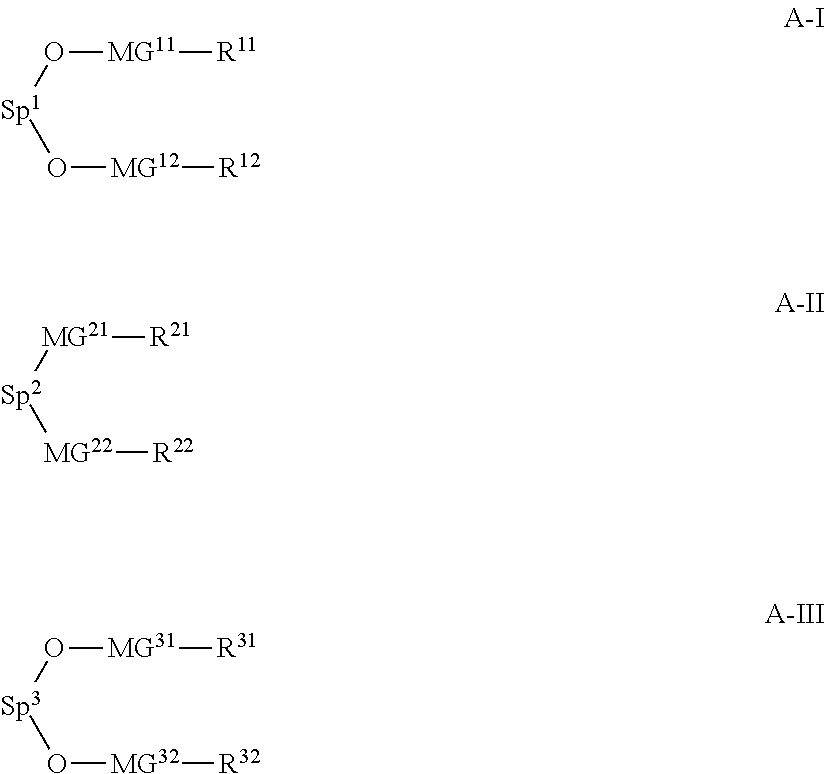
[Sp1](O[MG11][R11])O[MG12][R12].[Sp2]([MG21][R21])[MG22][R22].[Sp3](O[MG31][R31])O[MG32][R32]
